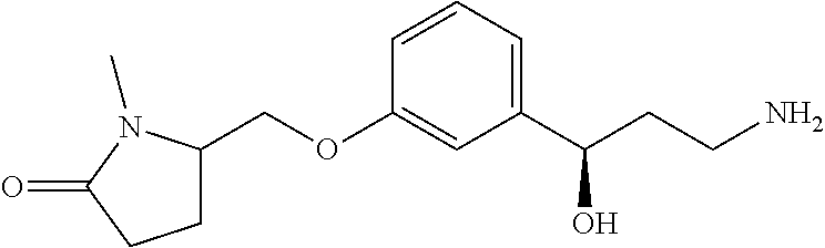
C1C(COC2=CC(C(CCN)O)=CC=C2)N(C)C(=O)C1
